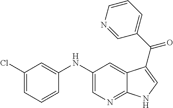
C1(NC2=CC(Cl)=CC=C2)=CN=C2C(=C1)C(C(C1=CC=CN=C1)=O)=CN2
